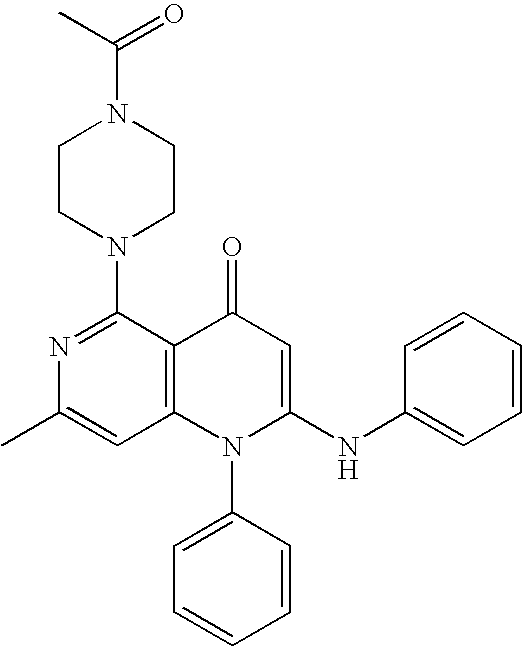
N1=C(N2CCN(C(C)=O)CC2)C2=C(C=C1C)N(C1=CC=CC=C1)C(NC1=CC=CC=C1)=CC2=O
